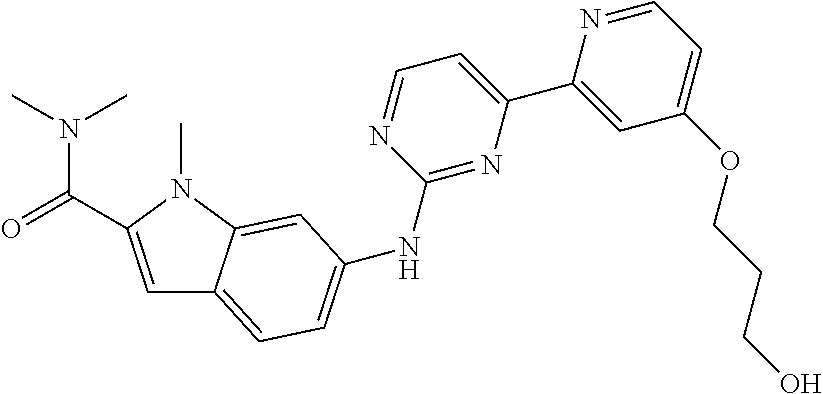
C1=C(C(=O)N(C)C)N(C)C2=CC(NC3=NC(C4=CC(OCCCO)=CC=N4)=CC=N3)=CC=C12
